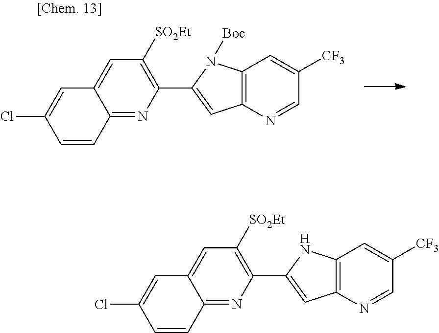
C1(C2=CC3=C(N2[Boc])C=C([CF3])C=N3)=C([SO2Et])C=C2C(=N1)C=CC(Cl)=C2.C1(C2=CC3=C(N2)C=C([CF3])C=N3)=C([SO2Et])C=C2C(=N1)C=CC(Cl)=C2
